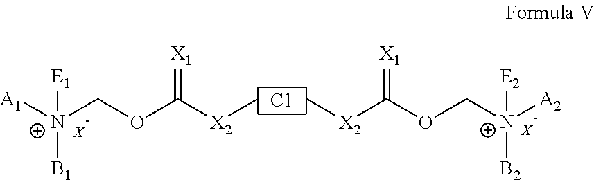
[C1].[A1][N+](COC([X2]C)=[X1])([B1])[E1].[X-].C[X2]C(OC[N+]([A2])([E2])[B2])=[X1].[X-]
